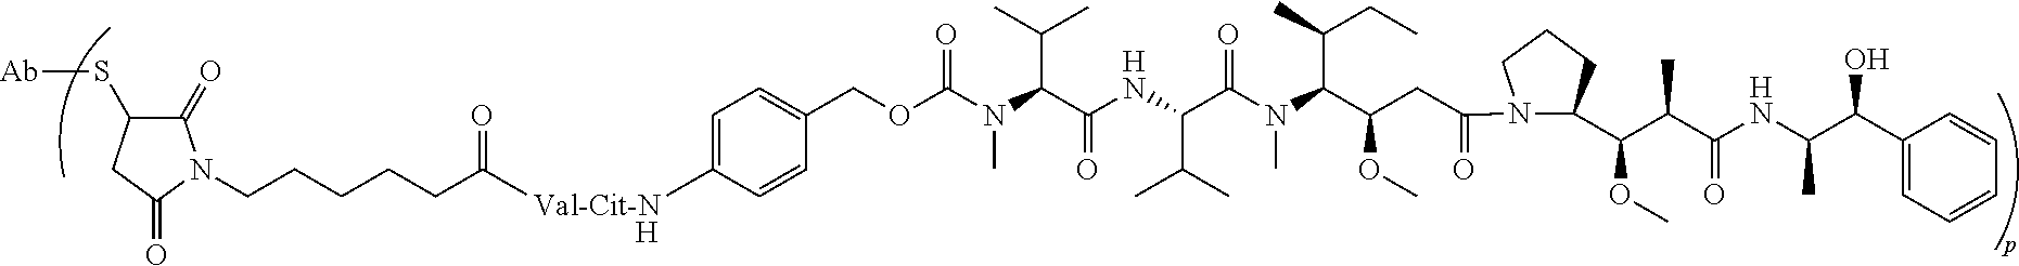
C(N(C(C(NC(C(N(C(C(CC(=O)N1C(C(C(C(NC(C(C2=CC=CC=C2)O)C)=O)C)OC)CCC1)OC)C(C)CC)C)=O)C(C)C)=O)C(C)C)C)(OCC1=CC=C([Val-Cit-N             H]C(=O)CCCCCN2C(=O)C(S[Ab])CC2=O)C=C1)=O
